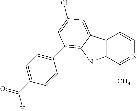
C12=C(C(C)=NC=C1)NC1=C(C3=CC=C(C(=O)[H])C=C3)C=C(Cl)C=C21
